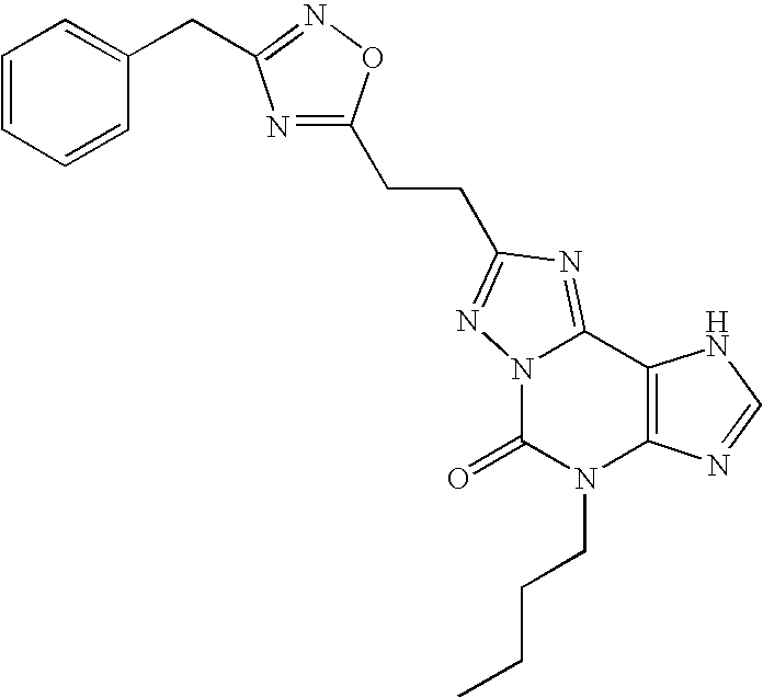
N12C(=NC(CCC3=NC(CC4=CC=CC=C4)=NO3)=N1)C1=C(N(CCCC)C2=O)N=CN1
